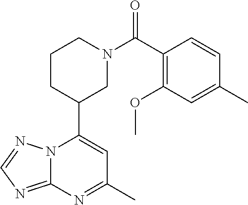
N12C(=NC=N1)N=C(C)C=C2C1CN(C(=O)C2=C(OC)C=C(C)C=C2)CCC1
